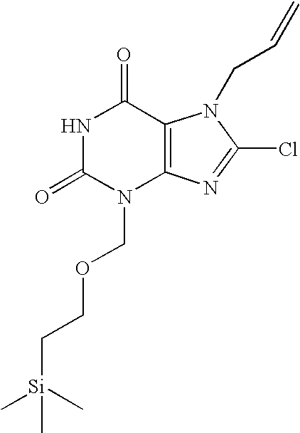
N1C(=O)N(COCC[Si](C)(C)C)C2=C(C1=O)N(CC=C)C(Cl)=N2
